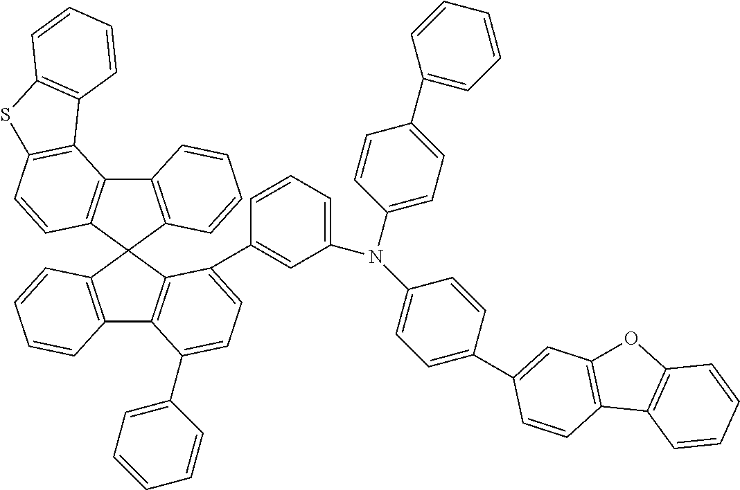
C12=C(C3(C4=C1C1=C(C=C4)SC4=C1C=CC=C4)C1=C(C4=C3C(C3=CC(N(C5=CC=C(C6=CC=CC=C6)C=C5)C5=CC=C(C6=CC7=C(C=C6)C6=C(O7)C=CC=C6)C=C5)=CC=C3)=CC=C4C3=CC=CC=C3)C=CC=C1)C=CC=C2
